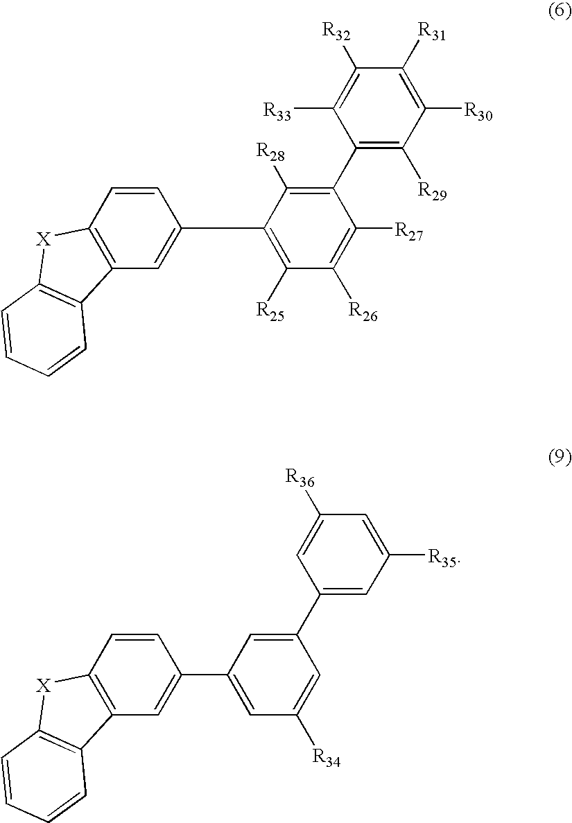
C1(C2=C([R29])C([R30])=C([R31])C([R32])=C2[R33])=C([R28])C(C2=CC3=C(C=C2)[X]C2=C3C=CC=C2)=C([R25])C([R26])=C1[R27].C1(C2=CC([R35])=CC([R36])=C2)=CC(C2=CC3=C(C=C2)[X]C2=C3C=CC=C2)=CC([R34])=C1
